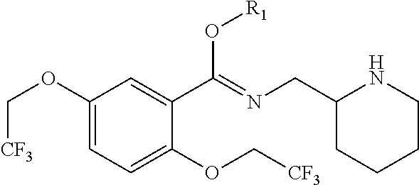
C1(OC[CF3])=CC=C(OC[CF3])C(C(=NCC2CCCCN2)O[R1])=C1
